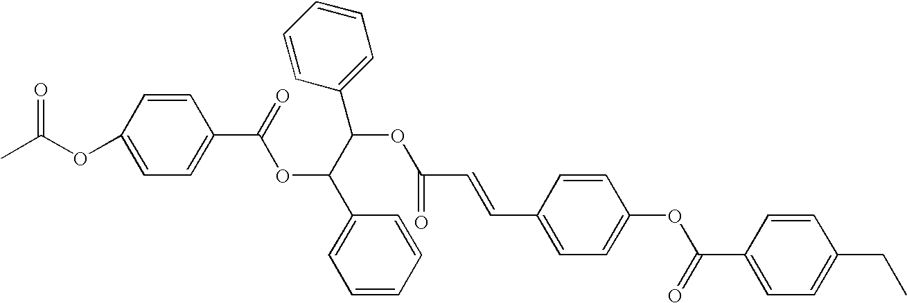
C1=CC(OC(C)=O)=CC=C1C(OC(C(OC(C=CC1=CC=C(OC(C2=CC=C(CC)C=C2)=O)C=C1)=O)C1=CC=CC=C1)C1=CC=CC=C1)=O
